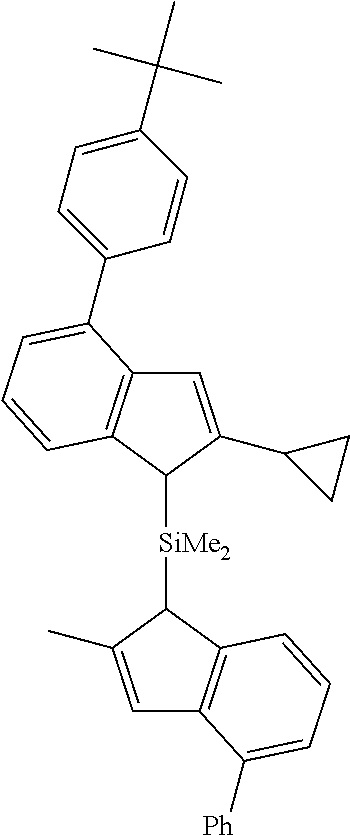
C1=C(C)C([SiMe2]C2C3=C(C=C2C2CC2)C(C2=CC=C(C(C)(C)C)C=C2)=CC=C3)C2=C1C([Ph])=CC=C2
